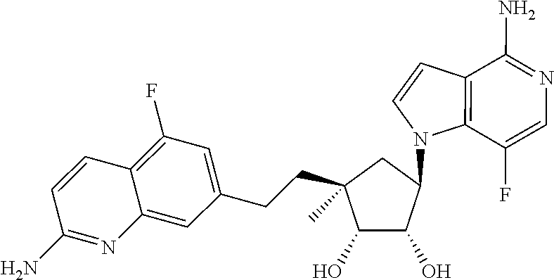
C1(O)C(O)C(N2C3=C(C=C2)C(N)=NC=C3F)CC1(C)CCC1=CC(F)=C2C(=C1)N=C(N)C=C2
